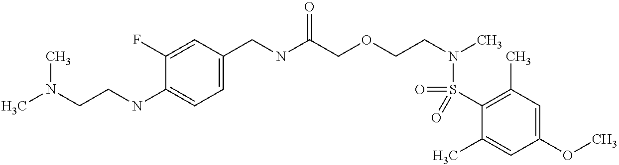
C1(CNC(COCCN(C)S(=O)(C2=C(C)C=C(OC)C=C2C)=O)=O)=CC=C(NCCN(C)C)C(F)=C1
